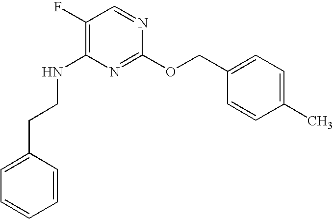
C1=CC(CCNC2=C(F)C=NC(OCC3=CC=C(C)C=C3)=N2)=CC=C1
